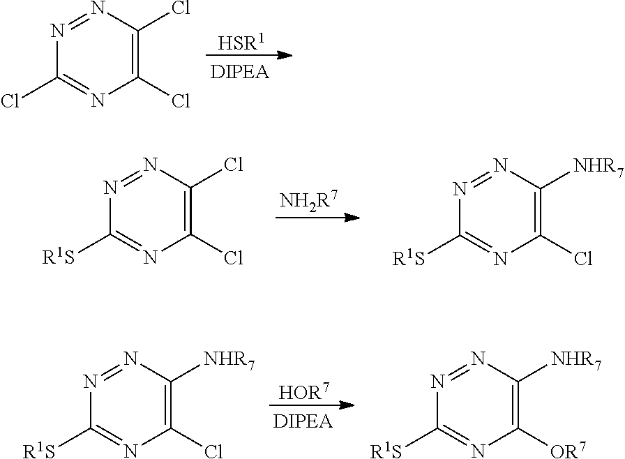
[HSR1].N1=NC(Cl)=NC(Cl)=C1Cl.[HOR7].N1=NC([R1S])=NC(Cl)=C1[NHR7].N1=NC([R1S])=NC([OR7])=C1[NHR7].[NH2R7].N1=NC([R1S])=NC(Cl)=C1Cl.N1=NC([R1S])=NC(Cl)=C1[NHR7]
